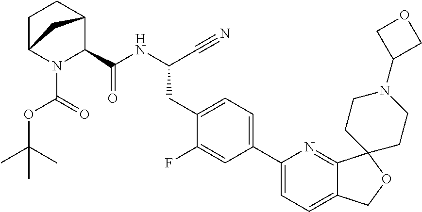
N(C(CC1=CC=C(C2=CC=C3C(=N2)C2(OC3)CCN(C3COC3)CC2)C=C1F)C#N)C(=O)C1N(C(=O)OC(C)(C)C)C2CCC1C2
